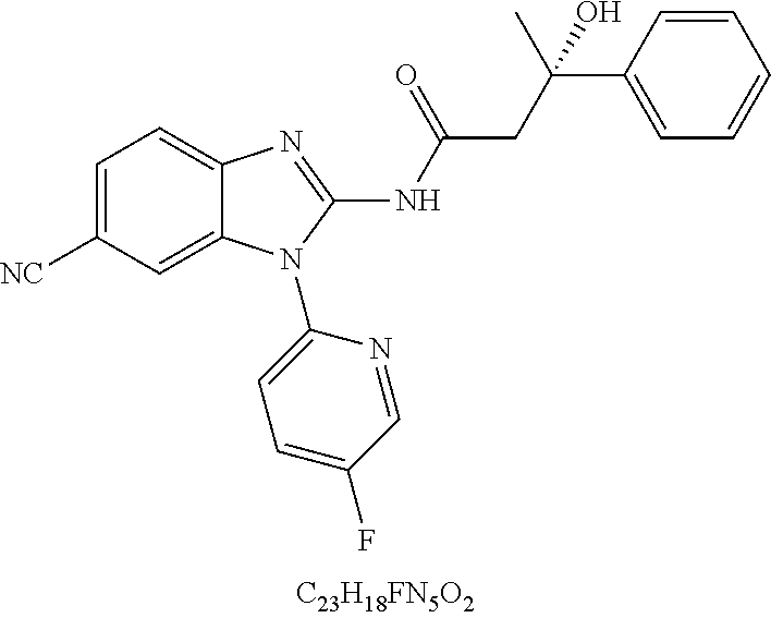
C1=C([CN])C=C2C(=C1)N=C(NC(=O)CC(C)(C1=CC=CC=C1)O)N2C1=CC=C(F)C=N1
